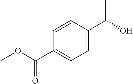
COC(C1=CC=C(C(O)C)C=C1)=O
